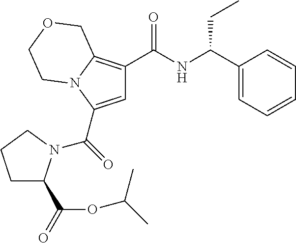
C1=C(C(=O)N2C(C(=O)OC(C)C)CCC2)N2C(=C1C(NC(C1=CC=CC=C1)CC)=O)COCC2
